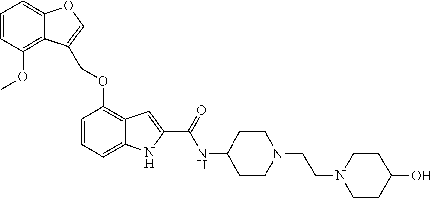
O(C1=C2C(=CC=C1)NC(C(NC1CCN(CCN3CCC(O)CC3)CC1)=O)=C2)CC1=COC2=CC=CC(OC)=C21
